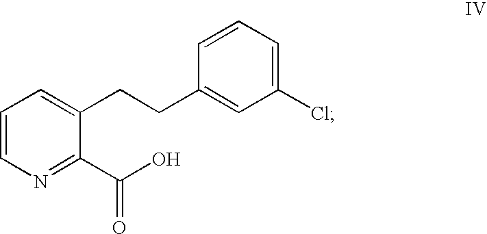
C1=CN=C(C(O)=O)C(CCC2=CC(Cl)=CC=C2)=C1
